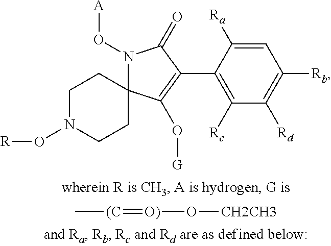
C1N(O[R])CCC2(C1)N(O[A])C(=O)C(C1=C([Rc])C([Rd])=C([Rb])C=C1[Ra])=C2O[G].[(C](=[O)]O[CH2CH3])C
